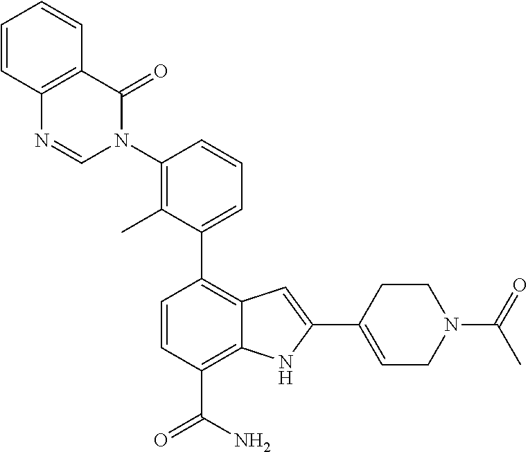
C1(C2=CC=CC(N3C(=O)C4=C(N=C3)C=CC=C4)=C2C)=C2C(=C(C(N)=O)C=C1)NC(C1=CCN(C(C)=O)CC1)=C2
